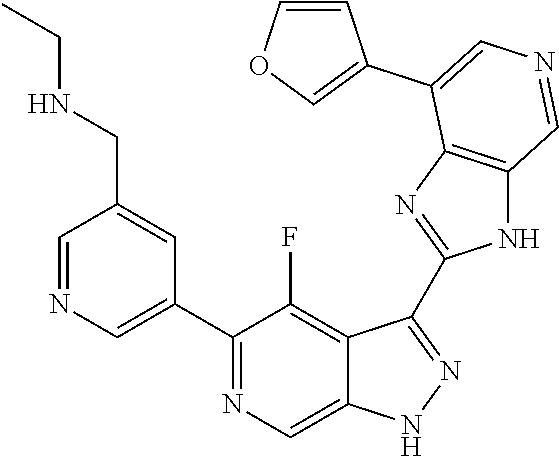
C1(C2=CN=CC(CNCC)=C2)=NC=C2C(=C1F)C(C1=NC3=C(N1)C=NC=C3C1=COC=C1)=NN2
